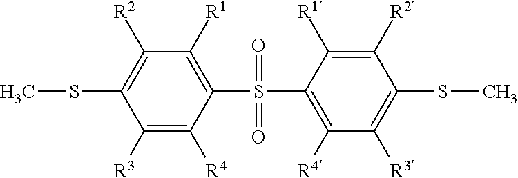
C1(S(C2=C([R4])C([R3])=C(SC)C([R2])=C2[R1])(=O)=O)=C([R1])C([R2])=C(SC)C([R3])=C1[R4]
